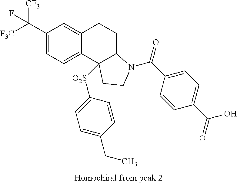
C1(C([F3C])([CF3])F)=CC=C2C(=C1)CCC1C2([O2S]C2=CC=C(CC)C=C2)CCN1C(C1=CC=C(C(=O)O)C=C1)=O
